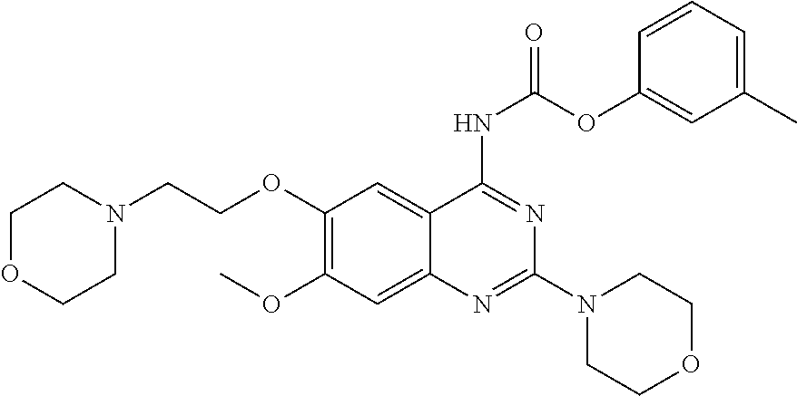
C1=CC=C(C)C=C1OC(NC1=NC(N2CCOCC2)=NC2=CC(OC)=C(OCCN3CCOCC3)C=C21)=O
